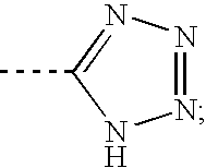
CC1=NN=NN1
